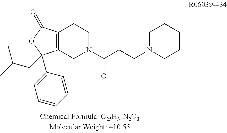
C12=C(CN(C(=O)CCN3CCCCC3)CC1)C(C1=CC=CC=C1)(CC(C)C)OC2=O
